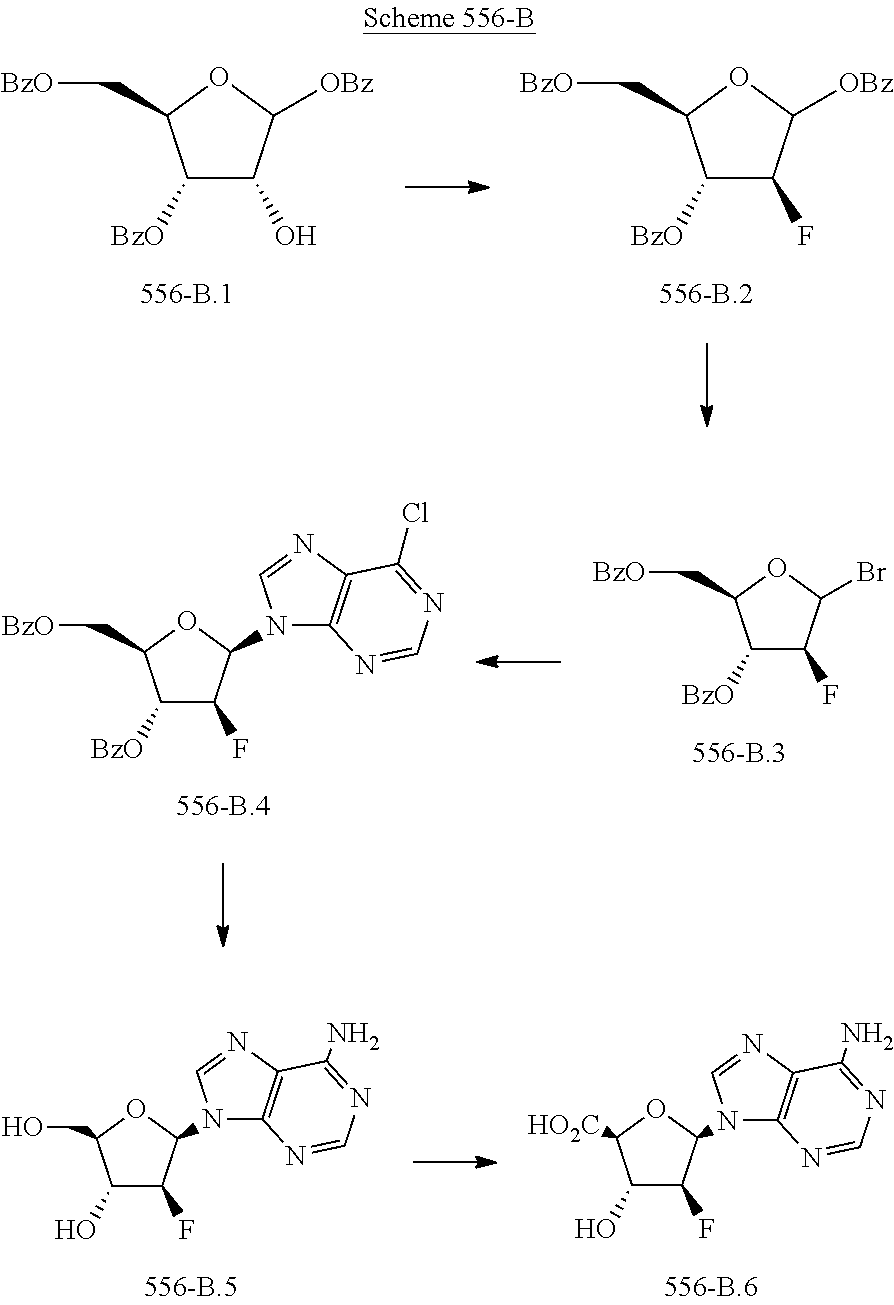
C1([BzO])C(O)C([OBz])OC1C[BzO].C1([BzO])C(F)C([OBz])OC1C[BzO].C1([BzO])C(F)C(N2C3=C(N=C2)C(Cl)=NC=N3)OC1C[BzO].C1([BzO])C(F)C(Br)OC1C[BzO].C1(O)C(F)C(N2C3=C(N=C2)C(N)=NC=N3)OC1CO.C1(O)C(F)C(N2C3=C(N=C2)C(N)=NC=N3)OC1[HO2C]
